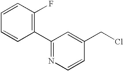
C1=CC=CC(C2=NC=CC(CCl)=C2)=C1F
